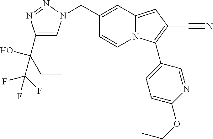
C1(CN2C=C(C(O)(CC)C(F)(F)F)N=N2)=CC2=CC(C#N)=C(C3=CC=C(OCC)N=C3)N2C=C1
